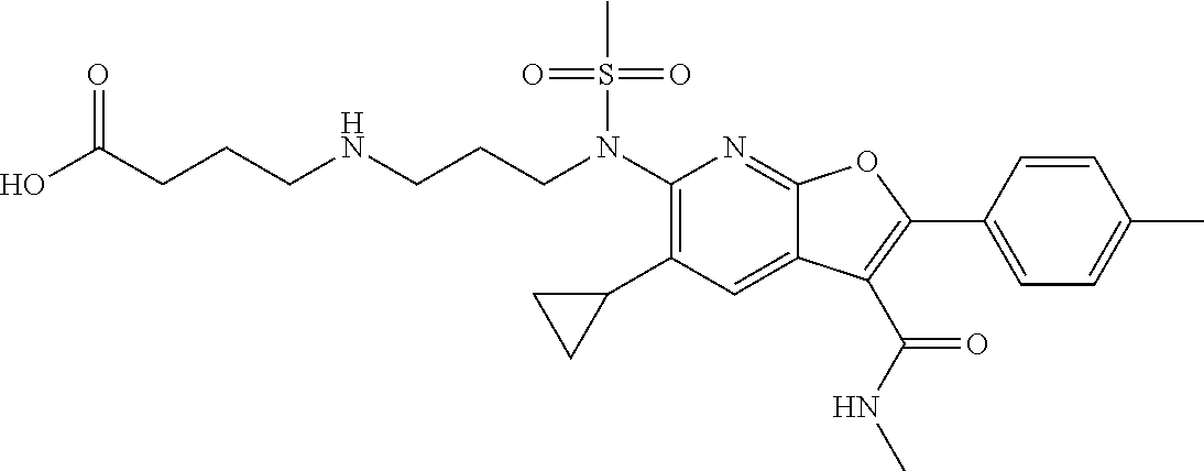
N(C1=C(C2CC2)C=C2C(=N1)OC(C1=CC=C(C)C=C1)=C2C(NC)=O)(S(C)(=O)=O)CCCNCCCC(O)=O
